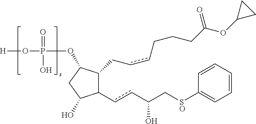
C1(ccC(C[SO]C2=CC=CC=C2)O)C(CccCCCC(=O)OC2CC2)C(OP(=O)(O)O[H])CC1O
